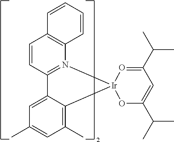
C1=CC2=N(C3=C1C=CC=C3)[Ir]1(OC(C(C)C)=CC(C(C)C)=O1)C1=C(C)C=C(C)C=C21
